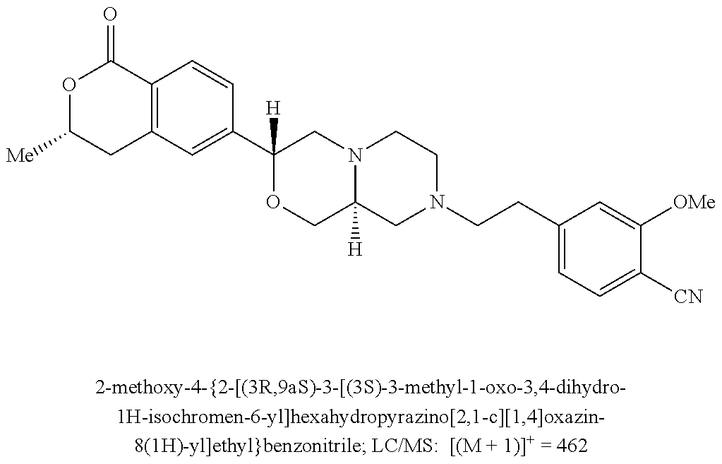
C12=C(C=CC(C3([H])OCC4([H])N(C3)CCN(CCC3=CC=C([CN])C([OMe])=C3)C4)=C1)C(=O)OC([Me])C2
